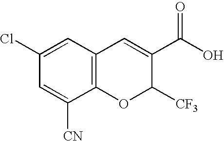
C12=C(C=C(Cl)C=C1[CN])C=C(C(O)=O)C([CF3])O2
